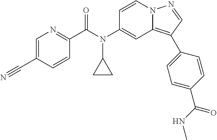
C1=CN2C(=C(C3=CC=C(C(NC)=O)C=C3)C=N2)C=C1N(C(C1=NC=C(C#N)C=C1)=O)C1CC1
